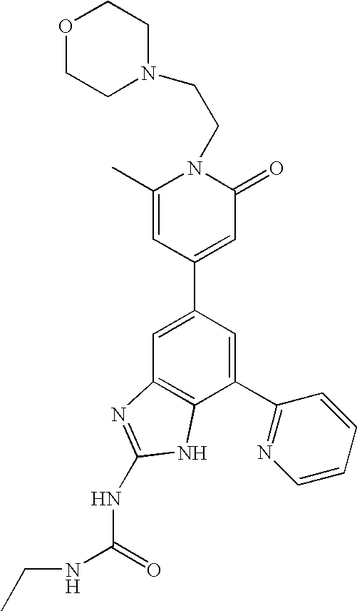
C1=C(C2=CC(=O)N(CCN3CCOCC3)C(C)=C2)C=C(C2=NC=CC=C2)C2=C1N=C(NC(NCC)=O)N2
